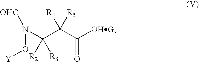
[OHG]C(C(C(N(O[Y])[OHC])([R3])[R2])([R5])[R4])=O
